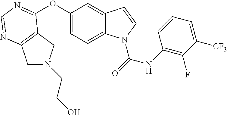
C1(OC2=NC=NC3=C2CN(CCO)C3)=CC=C2C(=C1)C=CN2C(=O)NC1=C(F)C([CF3])=CC=C1
